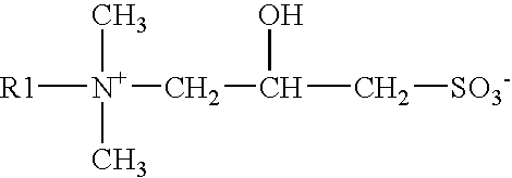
[R1][N+](C)(C)CC(O)C[SO3-]
